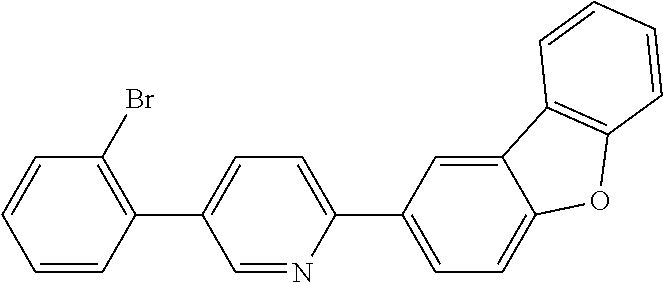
C1=NC(C2=CC=C3C(=C2)C2=C(O3)C=CC=C2)=CC=C1C1=C(Br)C=CC=C1
